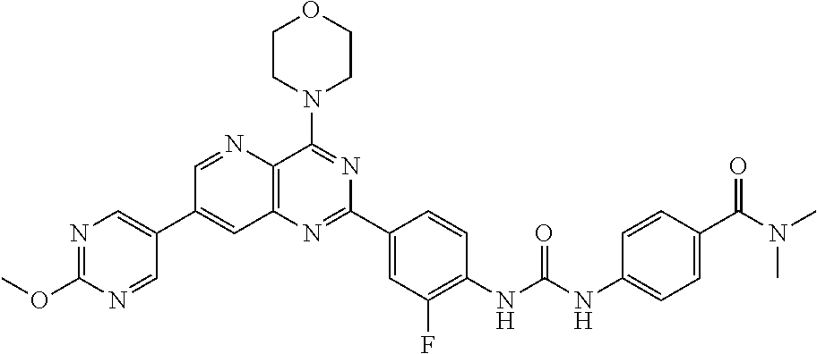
C1=NC2=C(C=C1C1=CN=C(OC)N=C1)N=C(C1=CC(F)=C(NC(NC3=CC=C(C(N(C)C)=O)C=C3)=O)C=C1)N=C2N1CCOCC1
